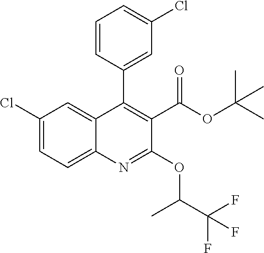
C1(Cl)=CC=C2C(=C1)C(C1=CC(Cl)=CC=C1)=C(C(OC(C)(C)C)=O)C(OC(C(F)(F)F)C)=N2
